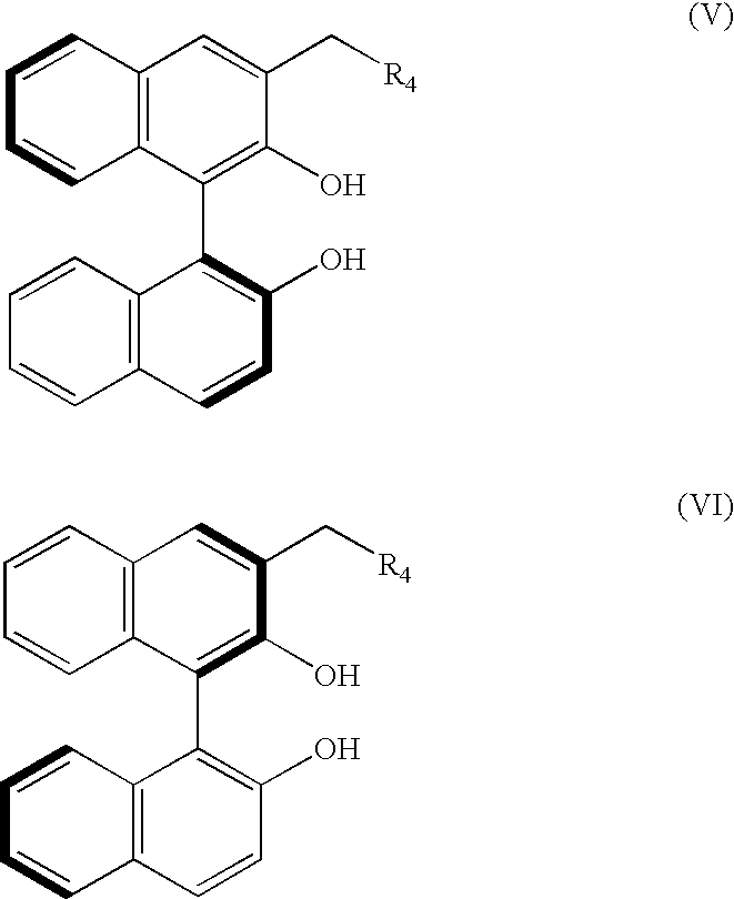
C1=CC2=C(C=C1)C=CC(O)=C2C1=C(O)C(C[R4])=CC2=C1C=CC=C2.C1=CC2=C(C=C1)C=CC(O)=C2C1=C(O)C(C[R4])=CC2=C1C=CC=C2
